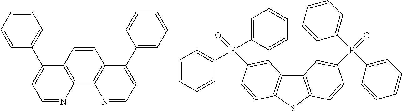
C1=CC(C2=CC=NC3=C2C=CC2=C3N=CC=C2C2=CC=CC=C2)=CC=C1.C1=CC=CC(P(C2=CC=CC=C2)(C2=CC3=C(SC4=C3C=C(P(=O)(C3=CC=CC=C3)C3=CC=CC=C3)C=C4)C=C2)=O)=C1
